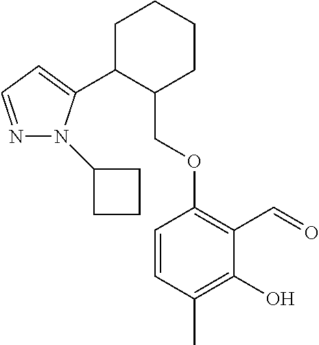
C1C(C2=CC=NN2C2CCC2)C(COC2=C(C=O)C(O)=C(C)C=C2)CCC1
